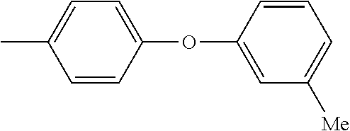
CC1=CC=C(OC2=CC([Me])=CC=C2)C=C1
